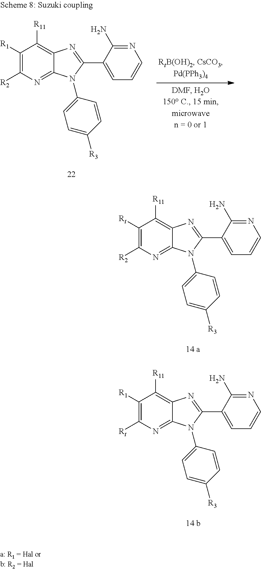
C1([R1])=C([R2])N=C2C(=C1[R11])N=C(C1=CC=CN=C1N)N2C1=CC=C([R3])C=C1.C1([Rt])=C([R2])N=C2C(=C1[R11])N=C(C1=CC=CN=C1N)N2C1=CC=C([R3])C=C1.C1([R1])=C([Rt])N=C2C(=C1[R11])N=C(C1=CC=CN=C1N)N2C1=CC=C([R3])C=C1
